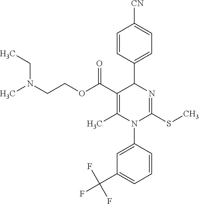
C1=CC(C2C(C(OCCN(CC)C)=O)=C(C)N(C3=CC(C(F)(F)F)=CC=C3)C(SC)=N2)=CC=C1[CN]
